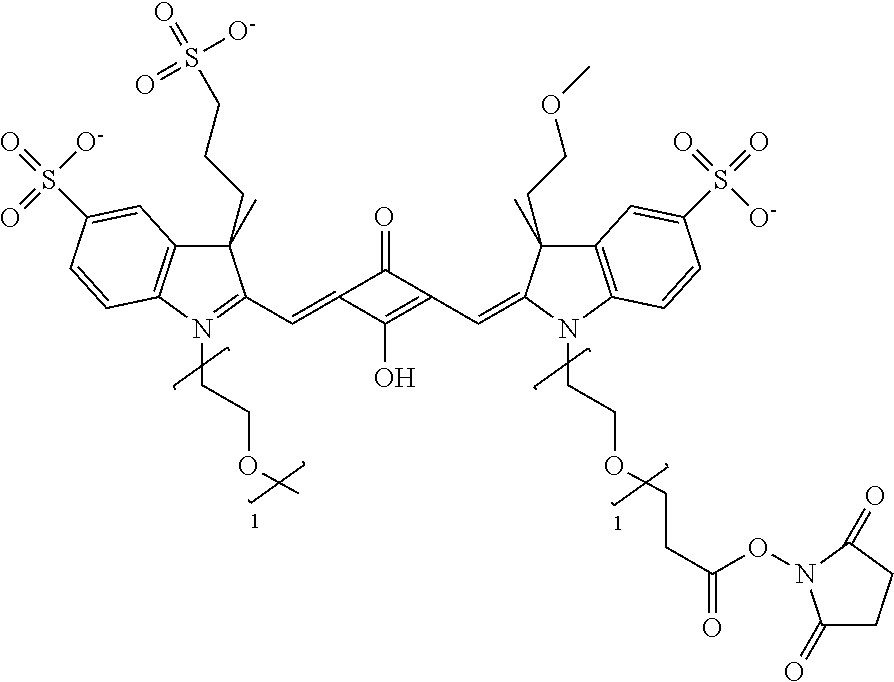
C1(CCCS(=O)(=O)[O-])(C)C2=C(N(CCOC)=C1C=C1C(O)=C(C=C3C(CCOC)(C)C4=C(N3CCOCCC(=O)ON3C(=O)CCC3=O)C=CC(S(=O)([O-])=O)=C4)C1=O)C=CC(S(=O)([O-])=O)=C2
